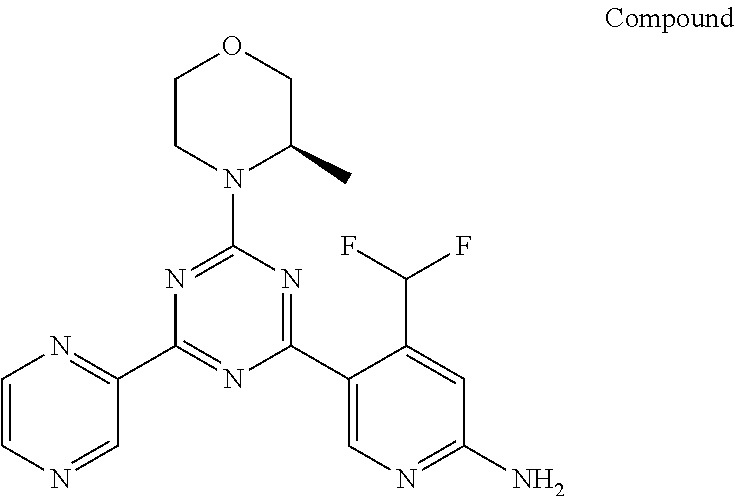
C1(C2=CN=C(N)C=C2C(F)F)=NC(N2C(C)COCC2)=NC(C2=NC=CN=C2)=N1
